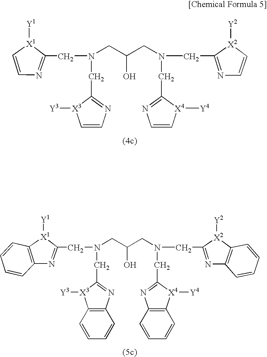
C1(CN(CC2=NC=C[X3]2[Y3])CC(CN(CC2=NC=C[X2]2[Y2])CC2=NC=C[X4]2[Y4])O)=NC=C[X1]1[Y1].C1(CN(CC2=NC3=C([X3]2[Y3])C=CC=C3)CC(CN(CC2=NC3=C([X2]2[Y2])C=CC=C3)CC2=NC3=C([X4]2[Y4])C=CC=C3)O)=NC2=C([X1]1[Y1])C=CC=C2
